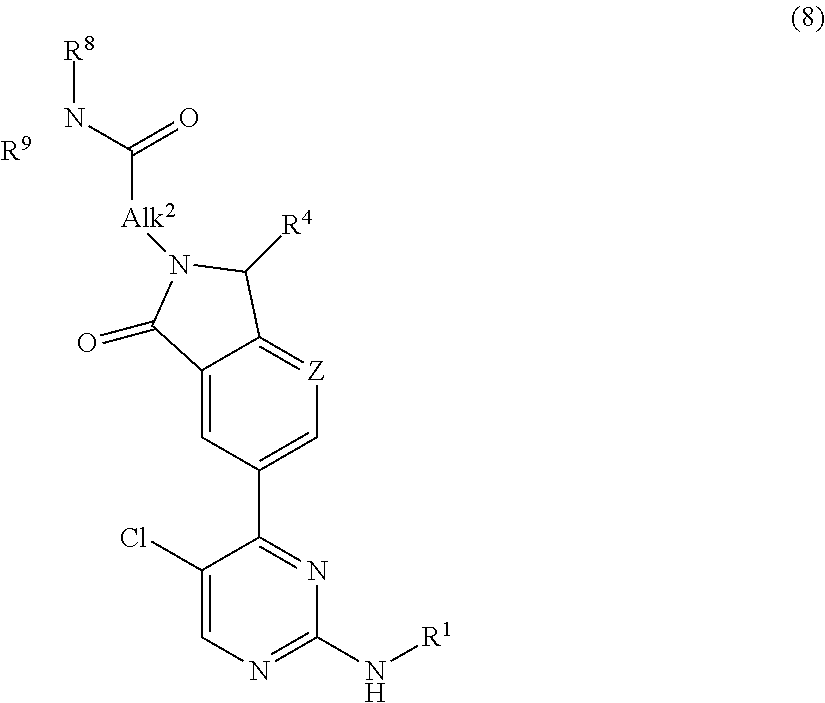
C1(Cl)=CN=C(N[R1])N=C1C1=C[Z]=C2C(=C1)C(=O)N([Alk2]C(N[R8])=O)C2[R4].[R9]
